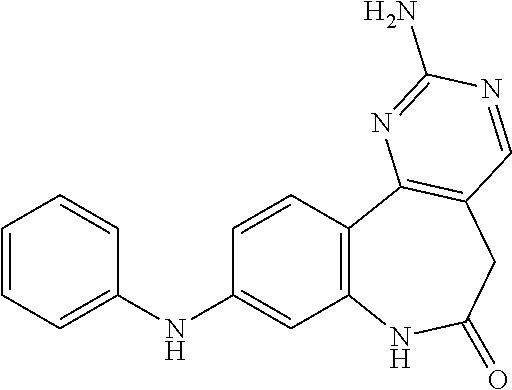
C1=CC2=C(C=C1NC1=CC=CC=C1)NC(=O)CC1=C2N=C(N)N=C1
